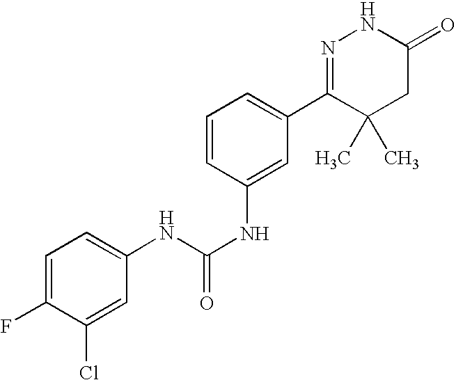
C1=C(F)C(Cl)=CC(NC(NC2=CC(C3=NNC(=O)CC3(C)C)=CC=C2)=O)=C1
